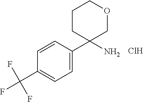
C1(C2(N)COCCC2)=CC=C(C(F)(F)F)C=C1.Cl
